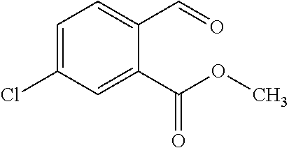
C1(C=O)=CC=C(Cl)C=C1C(OC)=O
